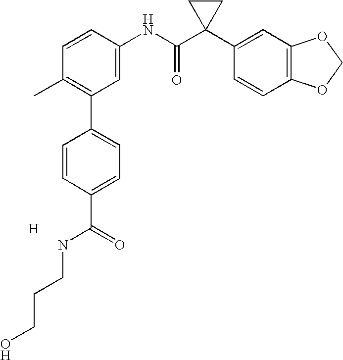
C1=CC(NC(C2(C3=CC4=C(C=C3)OCO4)CC2)=O)=CC(C2=CC=C(C(=O)NCCCO)C=C2)=C1C.[H]
